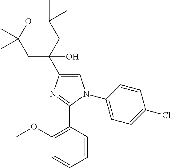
C1=C(C2(O)CC(C)(C)OC(C)(C)C2)N=C(C2=C(OC)C=CC=C2)N1C1=CC=C(Cl)C=C1
